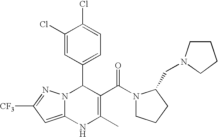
C1(Cl)=CC(C2N3C(=CC([CF3])=N3)NC(C)=C2C(=O)N2CCCC2CN2CCCC2)=CC=C1Cl
